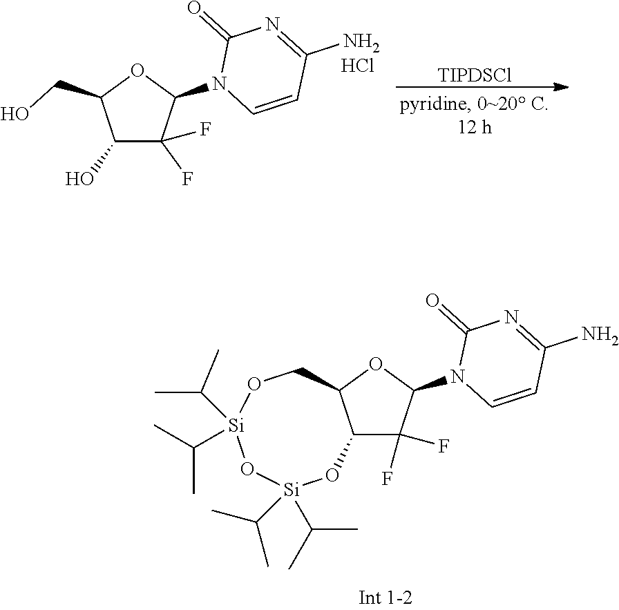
C12C(F)(F)C(N3C=CC(N)=NC3=O)OC1CO[Si](C(C)C)(C(C)C)O[Si](C(C)C)(C(C)C)O2.[TIPDSCl].C1(O)C(F)(F)C(N2C=CC(N)=NC2=O)OC1CO.Cl
